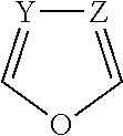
[Z]1=COC=[Y]1
